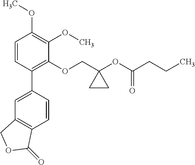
C1=CC(C2=CC3=C(C=C2)C(=O)OC3)=C(OCC2(OC(CCC)=O)CC2)C(OC)=C1OC
